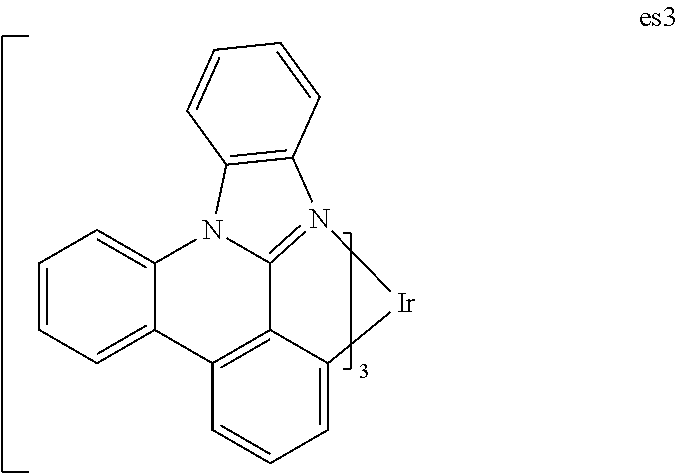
C1=CC=C2C(=C1)C1=C3C4=N(C5=C(N24)C=CC=C5)[Ir]C3=CC=C1
